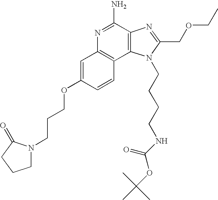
N1=C(N)C2=C(C3=C1C=C(OCCCN1CCCC1=O)C=C3)N(CCCCNC(OC(C)(C)C)=O)C(COCC)=N2
